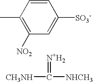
C1([NO2])=C(C)C=CC([SO3-])=C1.[CH3NH]C(=[N+H2])[NHCH3]
